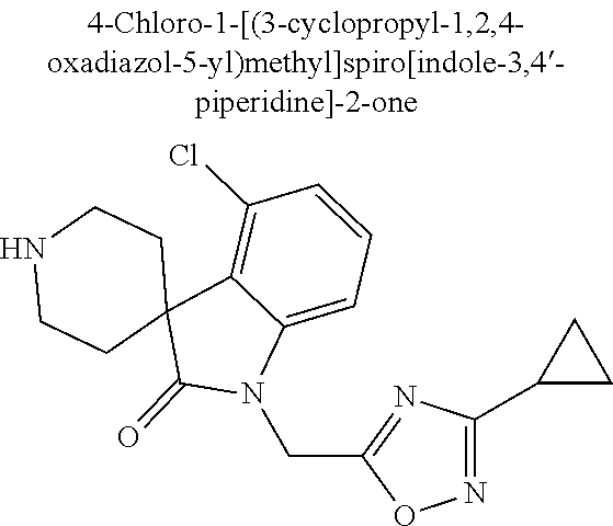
N1CCC2(CC1)C(=O)N(CC1=NC(C3CC3)=NO1)C1=CC=CC(Cl)=C21
